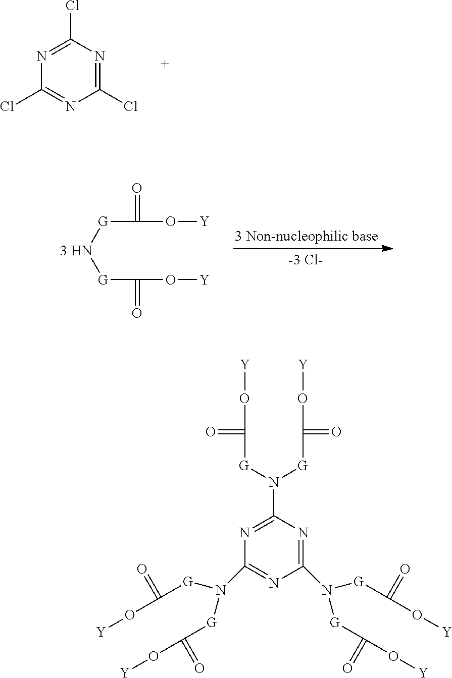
C1(Cl)=NC(Cl)=NC(Cl)=N1.[G]([3 HN][G]C(O[Y])=O)C(O[Y])=O.C1(N([G]C(=O)O[Y])[G]C(=O)O[Y])=NC(N([G]C(O[Y])=O)[G]C(=O)O[Y])=NC(N([G]C(O[Y])=O)[G]C(O[Y])=O)=N1
